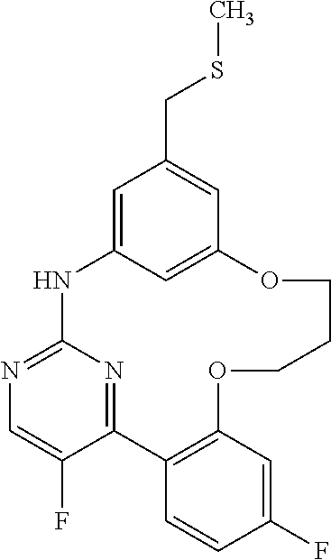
C1=C2C=C(C=C1CSC)OCCCOC1=C(C3=NC(=NC=C3F)N2)C=CC(F)=C1
